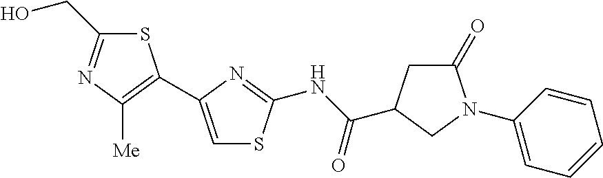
C1(CO)=NC([Me])=C(C2=CSC(NC(=O)C3CC(=O)N(C4=CC=CC=C4)C3)=N2)S1
